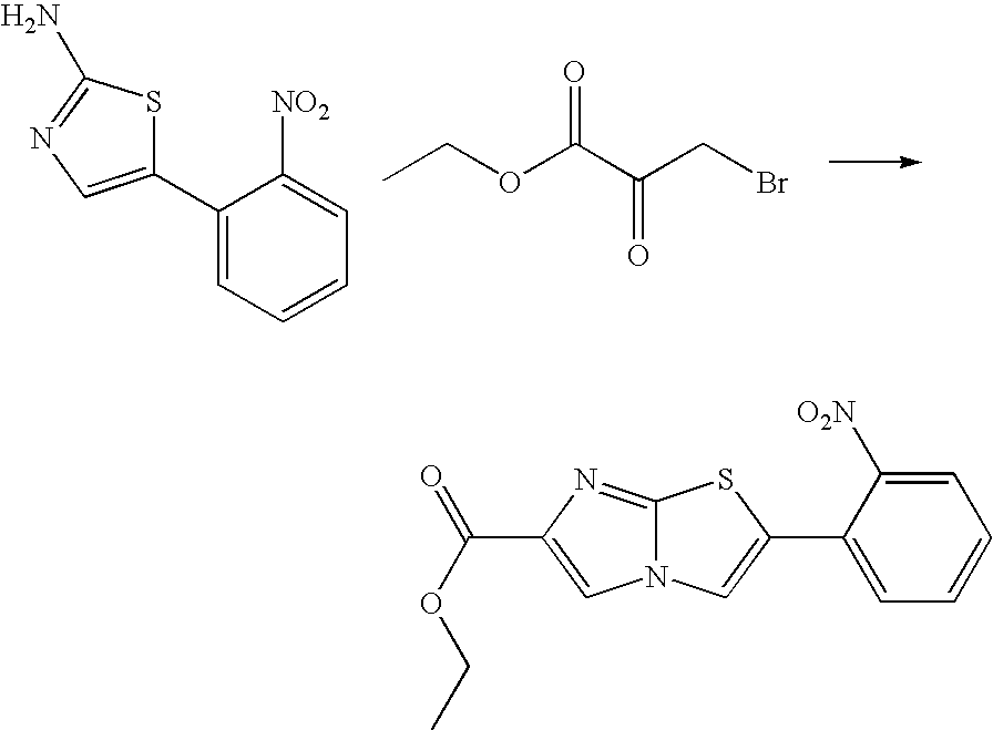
C1(C2=CN=C(N)S2)=CC=CC=C1[NO2].CCOC(C(CBr)=O)=O.C12=NC(C(=O)OCC)=CN1C=C(C1=CC=CC=C1[O2N])S2
